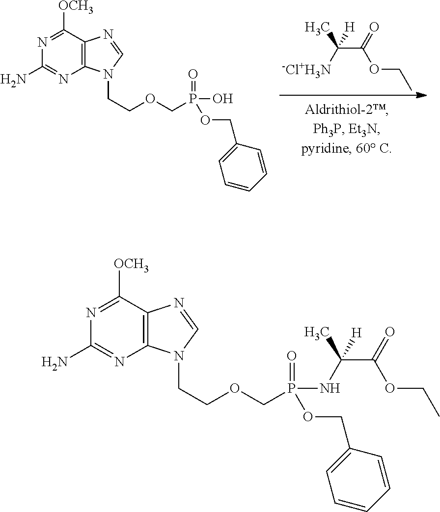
C12=C(C([OCH3])=NC(N)=N1)N=CN2CCOCP(=O)(O)OCC1=CC=CC=C1.C(C(OCC)=O)([-Cl+H3N])(C)[H].C12=C(C([OCH3])=NC(N)=N1)N=CN2CCOCP(=O)(NC(C(=O)OCC)(C)[H])OCC1=CC=CC=C1
